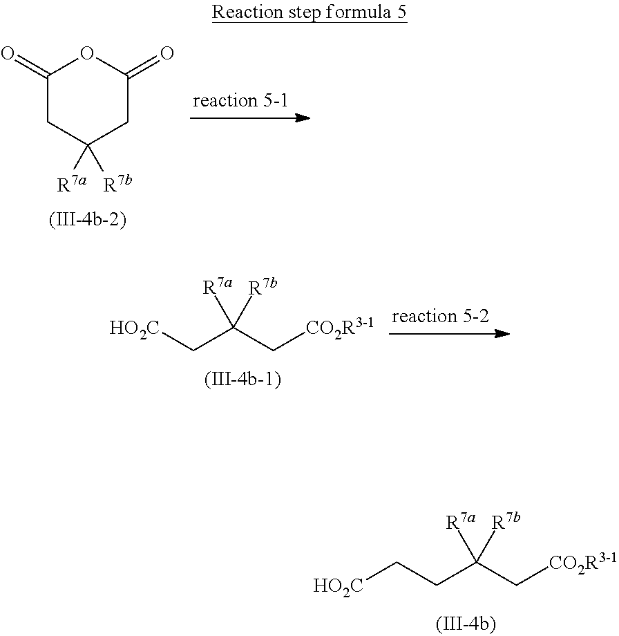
C([CO2R3-1])C(C[HO2C])([R7b])[R7a].C1(=O)CC([R7a])([R7b])CC(=O)O1.C([CO2R3-1])C(CC[HO2C])([R7b])[R7a]
